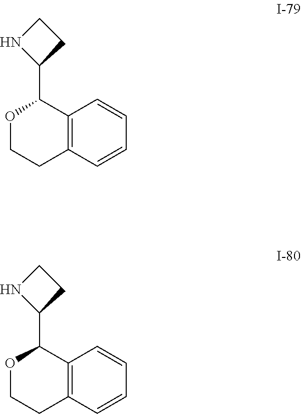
C12=C(C=CC=C1)CCOC2C1CCN1.C12=C(C=CC=C1)CCOC2C1CCN1
